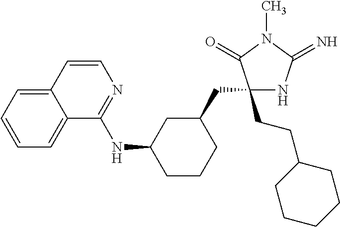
C1(CCC2CCCCC2)(CC2CC(NC3=NC=CC4=CC=CC=C34)CCC2)NC(=N)N(C)C1=O
